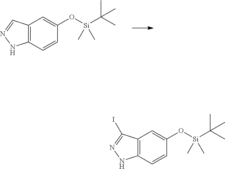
C12=C(C=CC(O[Si](C(C)(C)C)(C)C)=C1)NN=C2.C12=C(C=CC(O[Si](C(C)(C)C)(C)C)=C1)NN=C2I
